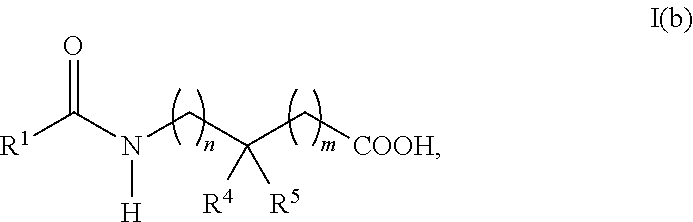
[R1]C(N(CC(C[COOH])([R5])[R4])[H])=O
